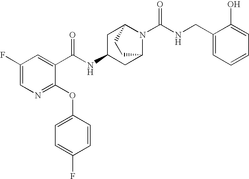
N1=C(OC2=CC=C(F)C=C2)C(C(NC2CC3N(C(=O)NCC4=CC=CC=C4O)C(C2)CC3)=O)=CC(F)=C1
